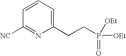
C1=CC=C(CCP(=O)([OEt])[OEt])N=C1[NC]
